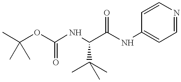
CC(OC(NC(C(NC1=CC=NC=C1)=O)C(C)(C)C)=O)(C)C
